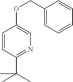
C1=CC(C(C)(C)C)=NC=C1OCC1=CC=CC=C1
